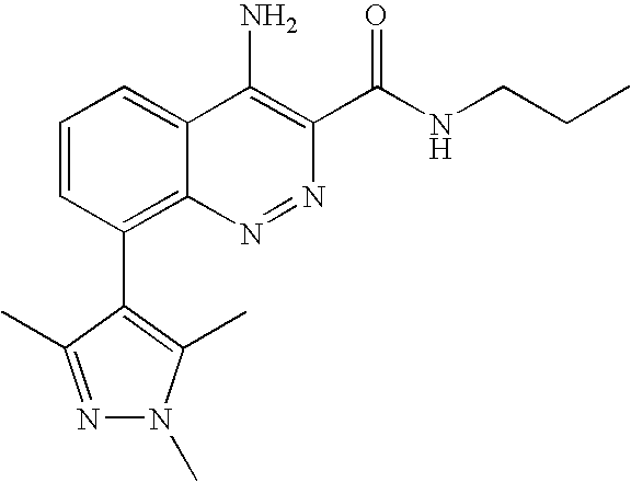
C1=CC(C2=C(C)N(C)N=C2C)=C2C(=C1)C(N)=C(C(NCCC)=O)N=N2
